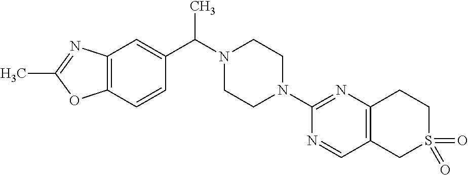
C12=C(C=CC(C(C)N3CCN(C4=NC5=C(C=N4)CS(=O)(=O)CC5)CC3)=C1)OC(C)=N2
